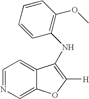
C1=NC=C2C(=C1)C(NC1=C(OC)C=CC=C1)=C([H])O2
